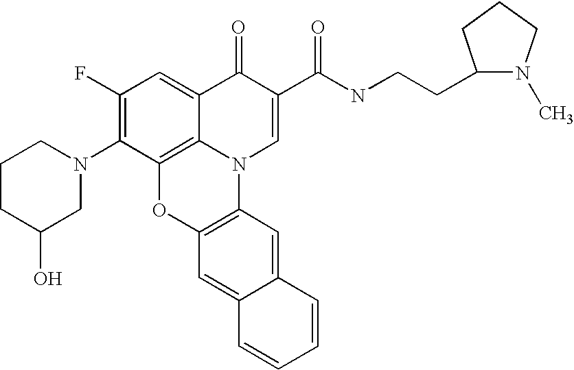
C1(F)=C(N2CCCC(O)C2)C2=C3C(=C1)C(=O)C(C(NCCC1N(C)CCC1)=O)=CN3C1=C(O2)C=C2C(=C1)C=CC=C2
